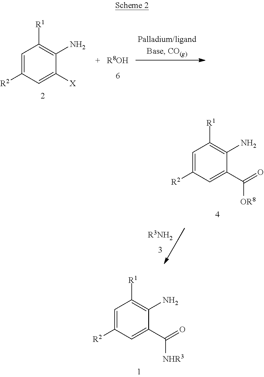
C1=C([R2])C=C([X])C(N)=C1[R1].[R8OH].C1=C([R2])C=C(C([OR8])=O)C(N)=C1[R1].[R3NH2].C1=C([R2])C=C(C([NHR3])=O)C(N)=C1[R1]
